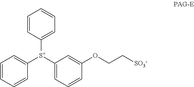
C1=CC=CC([S+](C2=CC=CC=C2)C2=CC=CC(OCC[SO3-])=C2)=C1
